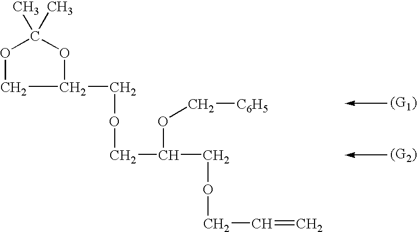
C1(C)(C)OCC(COCC(OC[C6H5])COCC=C)O1
